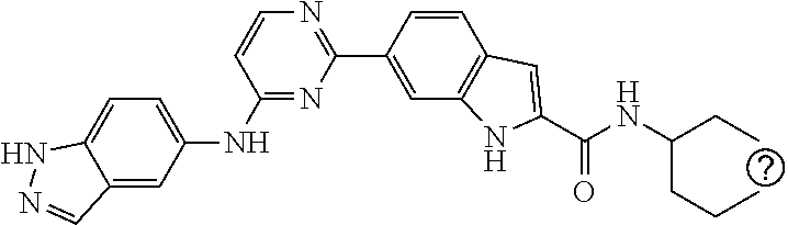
C1=C(NC2=NC(C3=CC4=C(C=C3)C=C(C(NC(CCC)CC)=O)N4)=NC=C2)C=C2C(=C1)NN=C2
